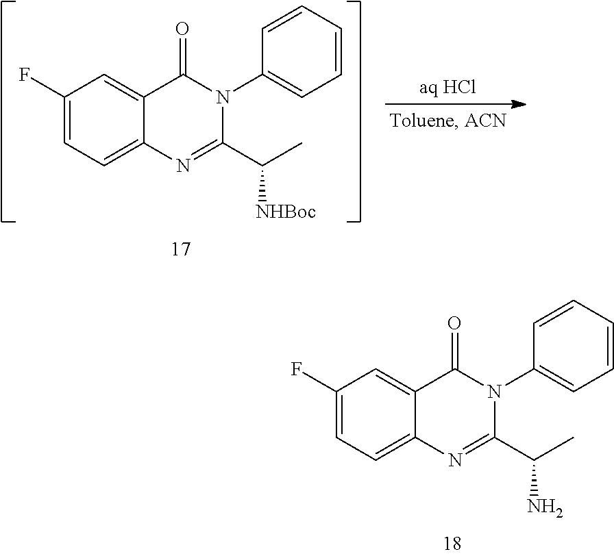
C1(F)=CC=C2C(=C1)C(=O)N(C1=CC=CC=C1)C(C(C)N)=N2.C1(F)=CC=C2C(=C1)C(=O)N(C1=CC=CC=C1)C(C(C)[NHBoc])=N2
